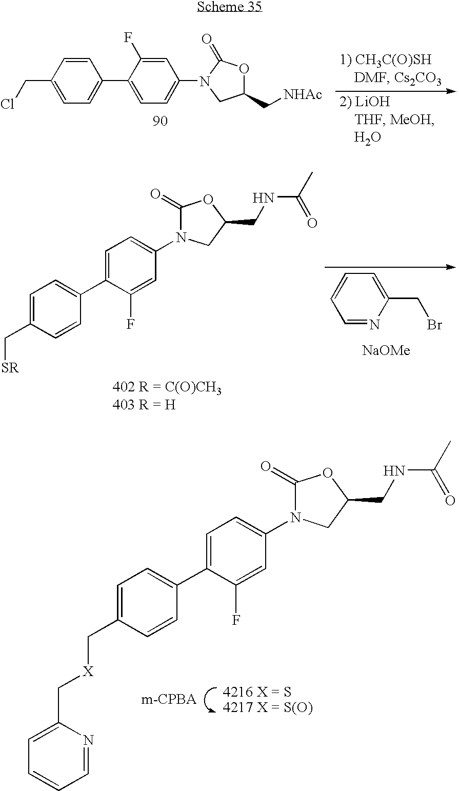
C1=CC(CCl)=CC=C1C1=CC=C(N2CC(C[NHAc])OC2=O)C=C1F.C1=C(C[SR])C=CC(C2=CC=C(N3C(=O)OC(CNC(C)=O)C3)C=C2F)=C1.C1=NC(CBr)=CC=C1.[NaOMe].C1=C(C[X]CC2=CC=CC=N2)C=CC(C2=CC=C(N3C(=O)OC(CNC(C)=O)C3)C=C2F)=C1
